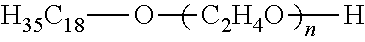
O([C2H4O][H])[H35C18]
